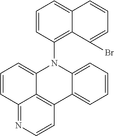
C1=CC2=NC=CC3=C2C(=C1)N(C1=C2C(=CC=C1)C=CC=C2Br)C1=CC=CC=C31
